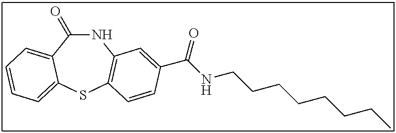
C1(=O)NC2=C(SC3=CC=CC=C13)C=CC(C(NCCCCCCCC)=O)=C2
